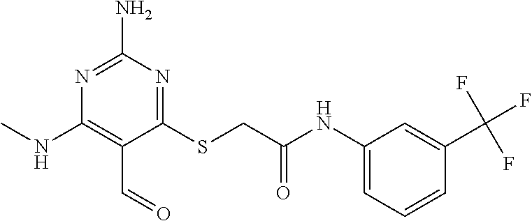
N1=C(N)N=C(SCC(NC2=CC=CC(C(F)(F)F)=C2)=O)C(C=O)=C1NC
